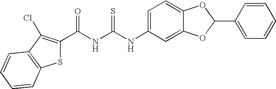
C(NC(NC1=CC=C2C(=C1)OC(C1=CC=CC=C1)O2)=S)(=O)C1=C(Cl)C2=C(S1)C=CC=C2
